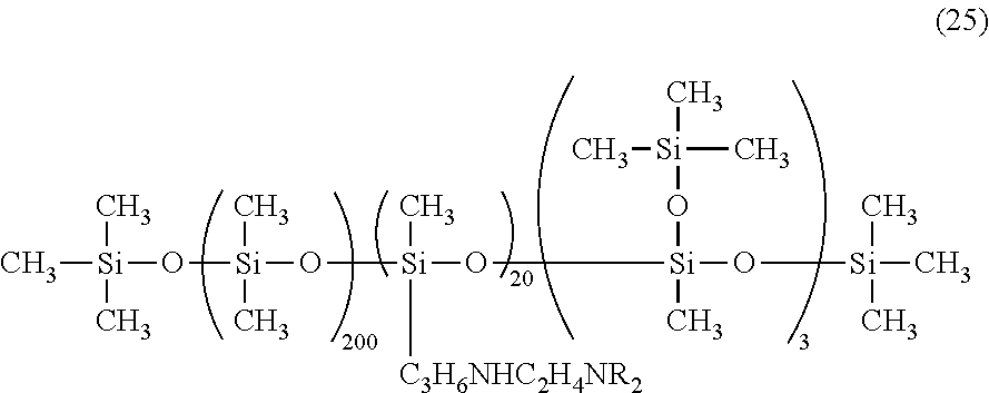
C[Si](O[Si](O[Si](O[Si](O[Si](C)(C)C)(O[Si](C)(C)C)C)(C)[C3H6NHC2H4NR2])(C)C)(C)C
